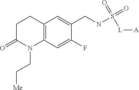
C1C(=O)N(CC[Me])C2=C(C1)C=C(CNS(=O)(=O)[L][A])C(F)=C2
